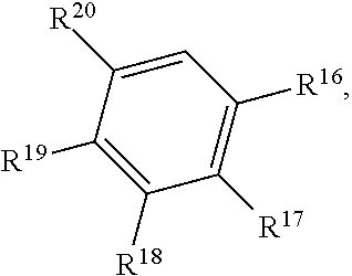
C1=C([R20])C([R19])=C([R18])C([R17])=C1[R16]
